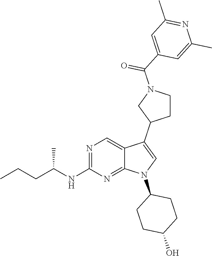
N1=C(NC(CCC)C)N=C2C(=C1)C(C1CCN(C(=O)C3=CC(C)=NC(C)=C3)C1)=CN2C1CCC(O)CC1
